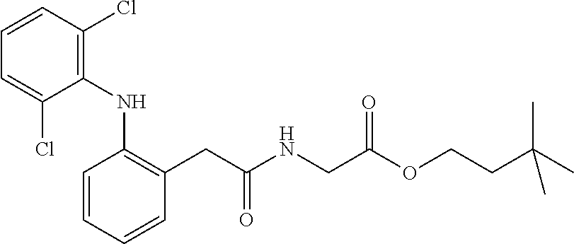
C1(NC2=C(Cl)C=CC=C2Cl)=C(CC(NCC(OCCC(C)(C)C)=O)=O)C=CC=C1
